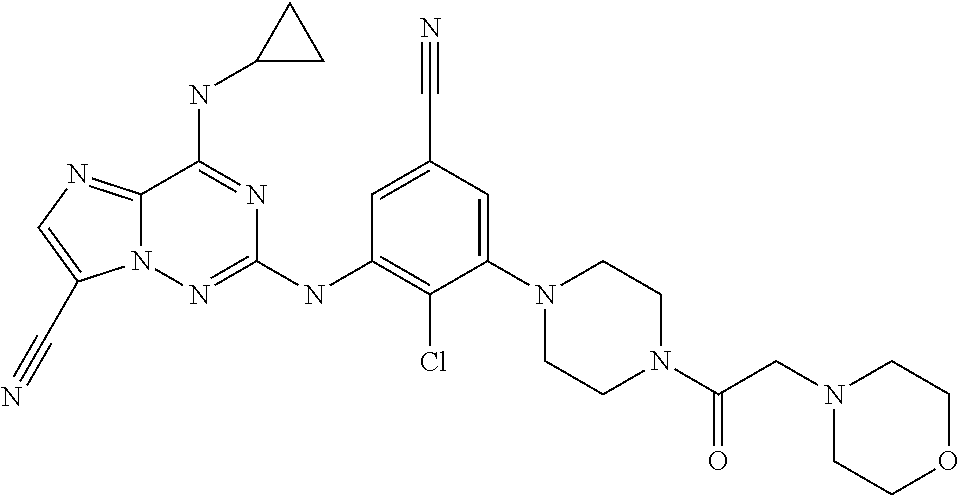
C1=C(C#N)C=C(N2CCN(C(CN3CCOCC3)=O)CC2)C(Cl)=C1NC1=NN2C(=NC=C2C#N)C(NC2CC2)=N1
